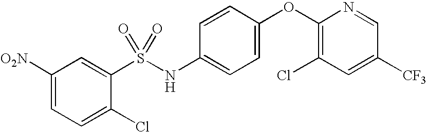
C1([O2N])=CC=C(Cl)C(S(NC2=CC=C(OC3=C(Cl)C=C([CF3])C=N3)C=C2)(=O)=O)=C1
